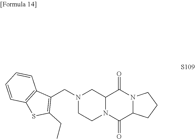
C12N(C(=O)C3N(C1=O)CCC3)CCN(CC1=C(CC)SC3=C1C=CC=C3)C2
